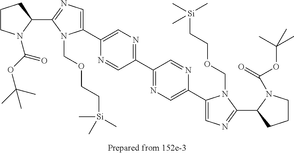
C1CN(C(OC(C)(C)C)=O)C(C2=NC=C(C3=CN=C(C4=NC=C(C5=CN=C(C6CCCN6C(=O)OC(C)(C)C)N5COCC[Si](C)(C)C)N=C4)C=N3)N2COCC[Si](C)(C)C)C1
